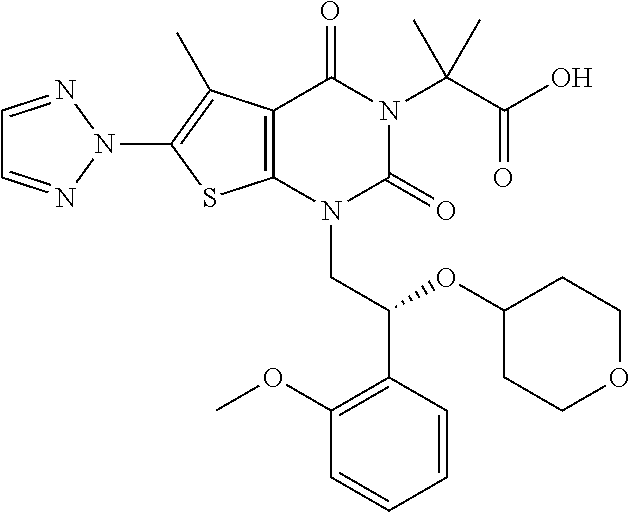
C12=C(N(CC(C3=C(OC)C=CC=C3)OC3CCOCC3)C(=O)N(C(C(=O)O)(C)C)C1=O)SC(N1N=CC=N1)=C2C
